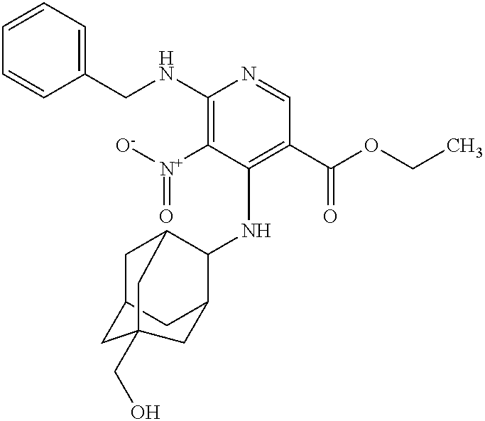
C1C2CC3C(NC4=C(C(=O)OCC)C=NC(NCC5=CC=CC=C5)=C4[N+]([O-])=O)C1CC(CO)(C2)C3
